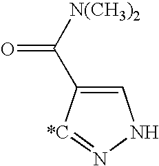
C1=C(C([N(CH3)2])=O)[*C]=NN1
